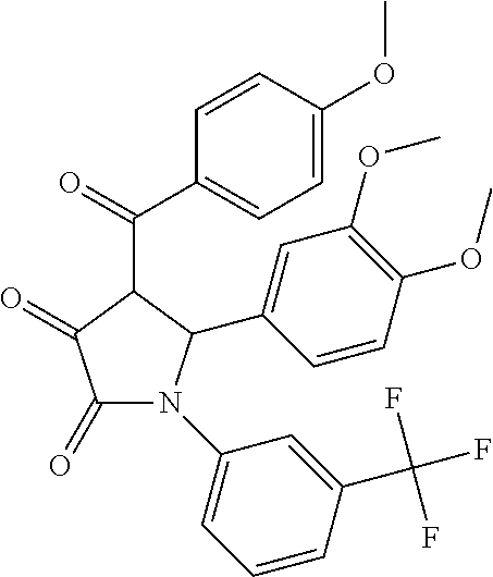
C1=CC(C(=O)C2C(=O)C(=O)N(C3=CC=CC(C(F)(F)F)=C3)C2C2=CC(OC)=C(OC)C=C2)=CC=C1OC
